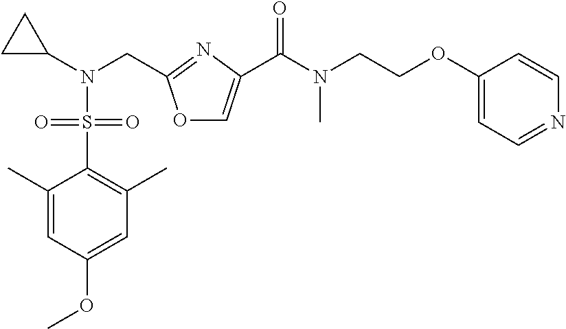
O1C=C(C(N(CCOC2=CC=NC=C2)C)=O)N=C1CN(C1CC1)S(C1=C(C)C=C(OC)C=C1C)(=O)=O
